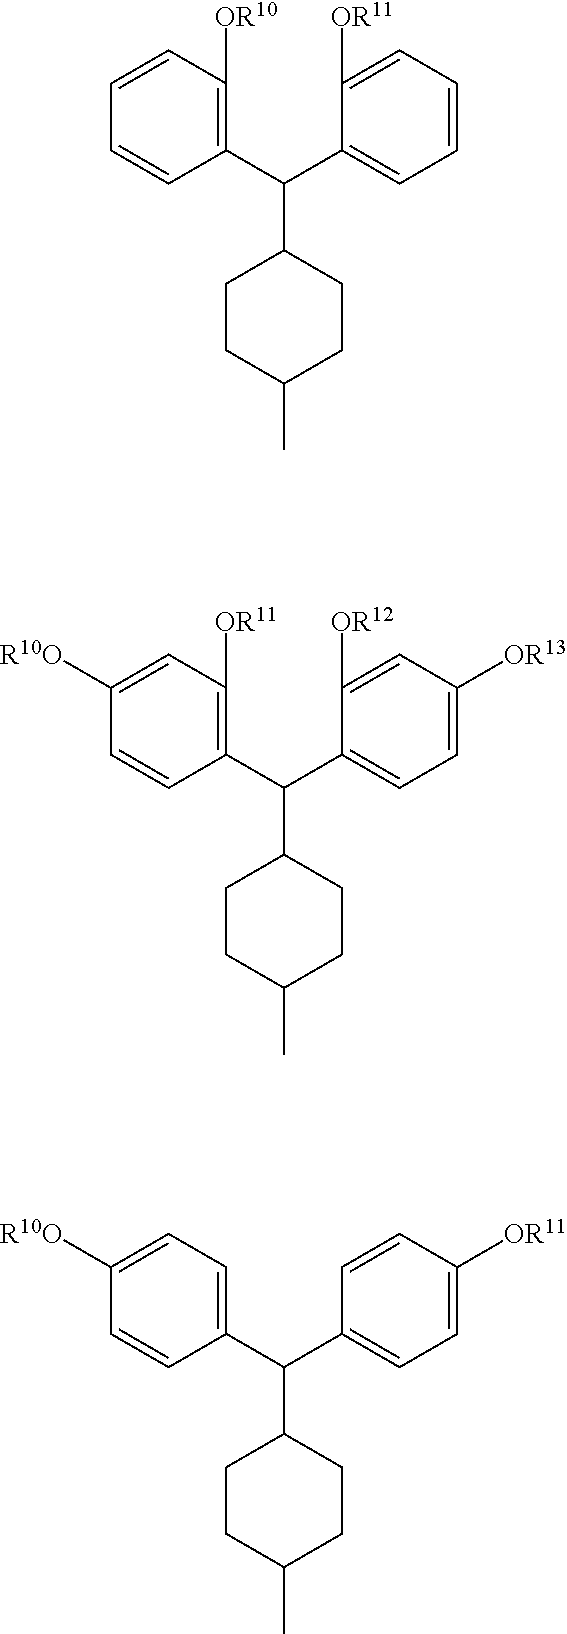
C1(C(C2=C([OR10])C=CC=C2)C2CCC(C)CC2)=CC=CC=C1[OR11].C1(C(C2=C([OR11])C=C([R10O])C=C2)C2CCC(C)CC2)=CC=C([OR13])C=C1[OR12].C1(C(C2=CC=C([R10O])C=C2)C2CCC(C)CC2)=CC=C([OR11])C=C1
